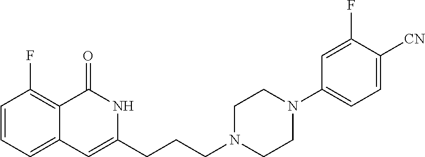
C1=CC=C2C(=C1F)C(=O)NC(CCCN1CCN(C3=CC=C([CN])C(F)=C3)CC1)=C2
